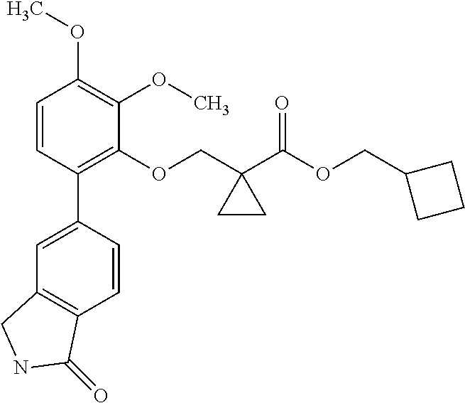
C1=CC(C2=CC3=C(C=C2)C(=O)NC3)=C(OCC2(C(OCC3CCC3)=O)CC2)C(OC)=C1OC
